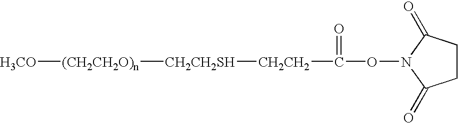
[CH2CH2](C(=O)ON1C(=O)CCC1=O)[CH2CH2SH][(CH2CH2O)n][H3CO]
